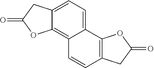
C12=CC=C3C(=C1OC(=O)C2)C=CC1=C3OC(=O)C1
